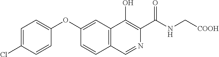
C1=CC(Cl)=CC=C1OC1=CC2=C(C=C1)C=NC(C(NC[COOH])=O)=C2O
